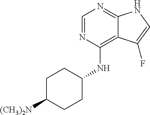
C1C([(CH3)2N])CCC(NC2=C3C(=NC=N2)NC=C3F)C1
